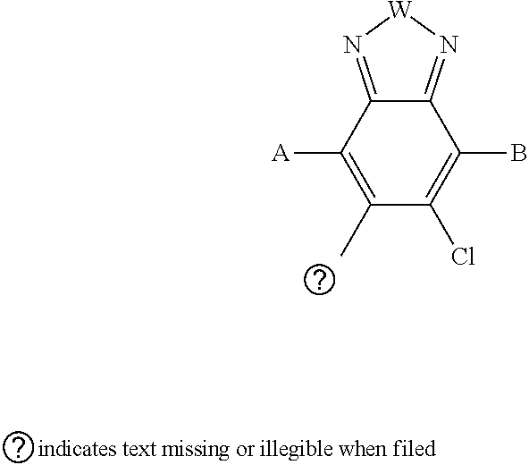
C1([A])=C(C)C(Cl)=C(B)C2=N[W]N=C12
